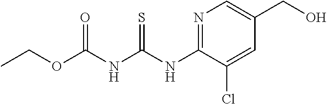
CCOC(NC(NC1=NC=C(CO)C=C1Cl)=S)=O
